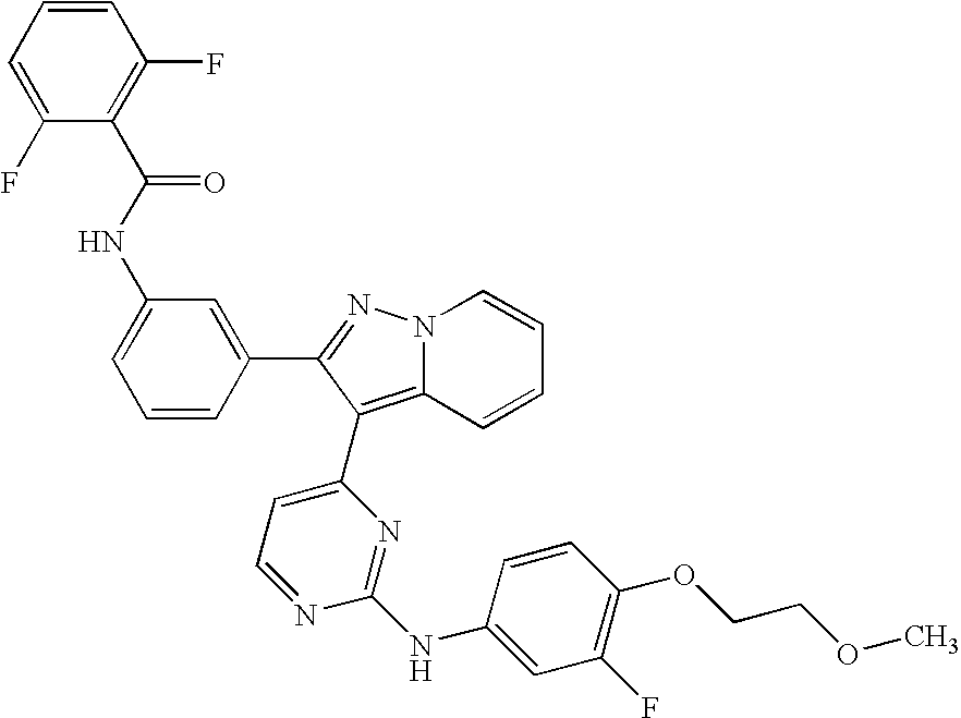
N(C1=CC=CC(C2=NN3C(=C2C2=CC=NC(NC4=CC(F)=C(OCCOC)C=C4)=N2)C=CC=C3)=C1)C(=O)C1=C(F)C=CC=C1F
